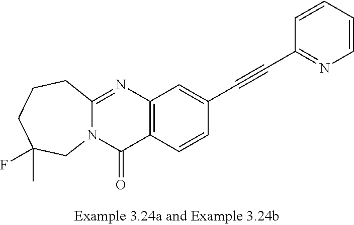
C12=NC3=C(C(=O)N1CC(C)(F)CCC2)C=CC(C#CC1=NC=CC=C1)=C3
